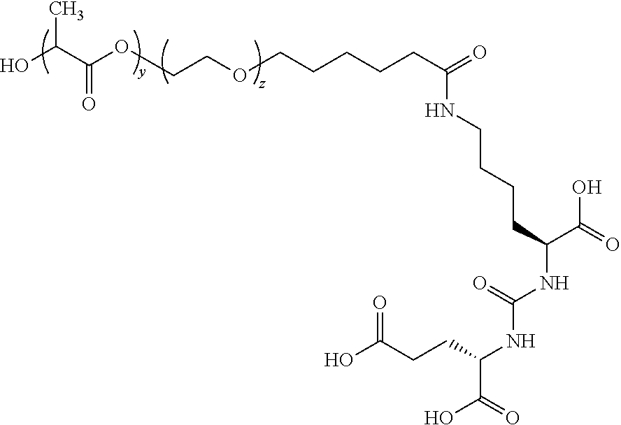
OC(C(OCCOCCCCCC(=O)NCCCCC(NC(=O)NC(CCC(O)=O)C(=O)O)C(=O)O)=O)C
